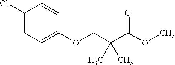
C1(Cl)=CC=C(OCC(C(OC)=O)(C)C)C=C1
